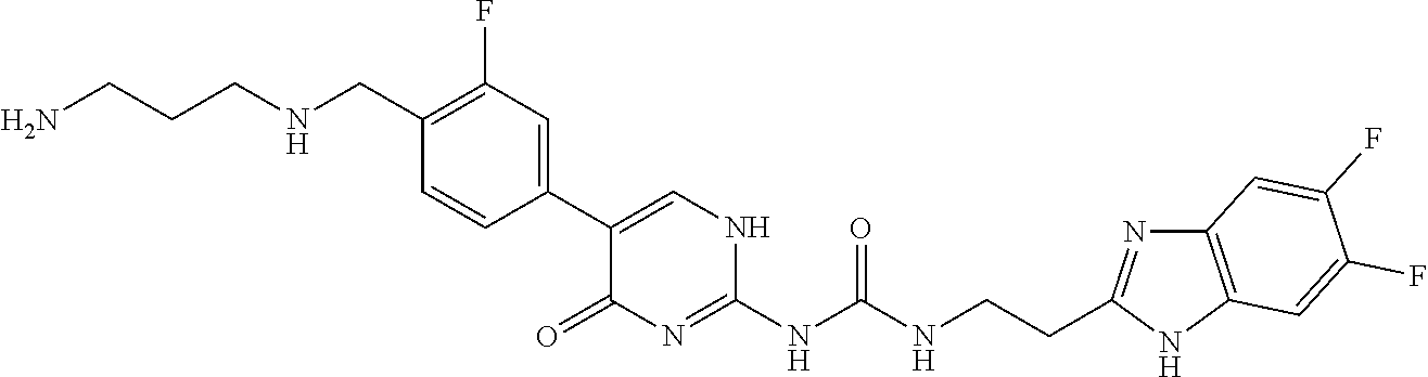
C1(C2=CNC(NC(NCCC3=NC4=C(N3)C=C(F)C(F)=C4)=O)=NC2=O)=CC(F)=C(CNCCCN)C=C1
